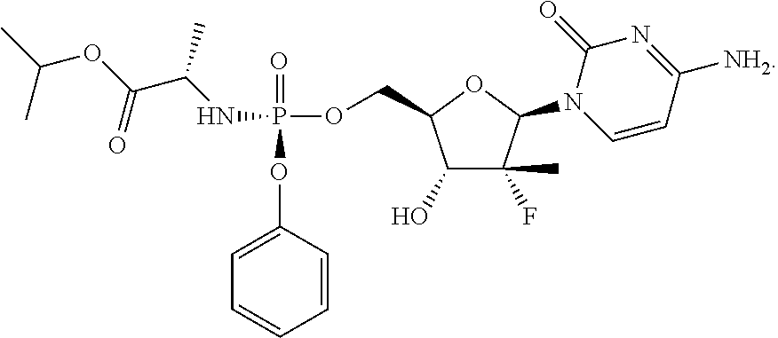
P(=O)(OC1=CC=CC=C1)(OCC1C(O)C(F)(C)C(N2C=CC([NH2])=NC2=O)O1)NC(C(OC(C)C)=O)C
